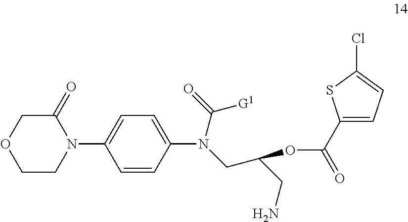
C1CN(C2=CC=C(N(CC(CN)OC(C3=CC=C(Cl)S3)=O)C([G1])=O)C=C2)C(=O)CO1
